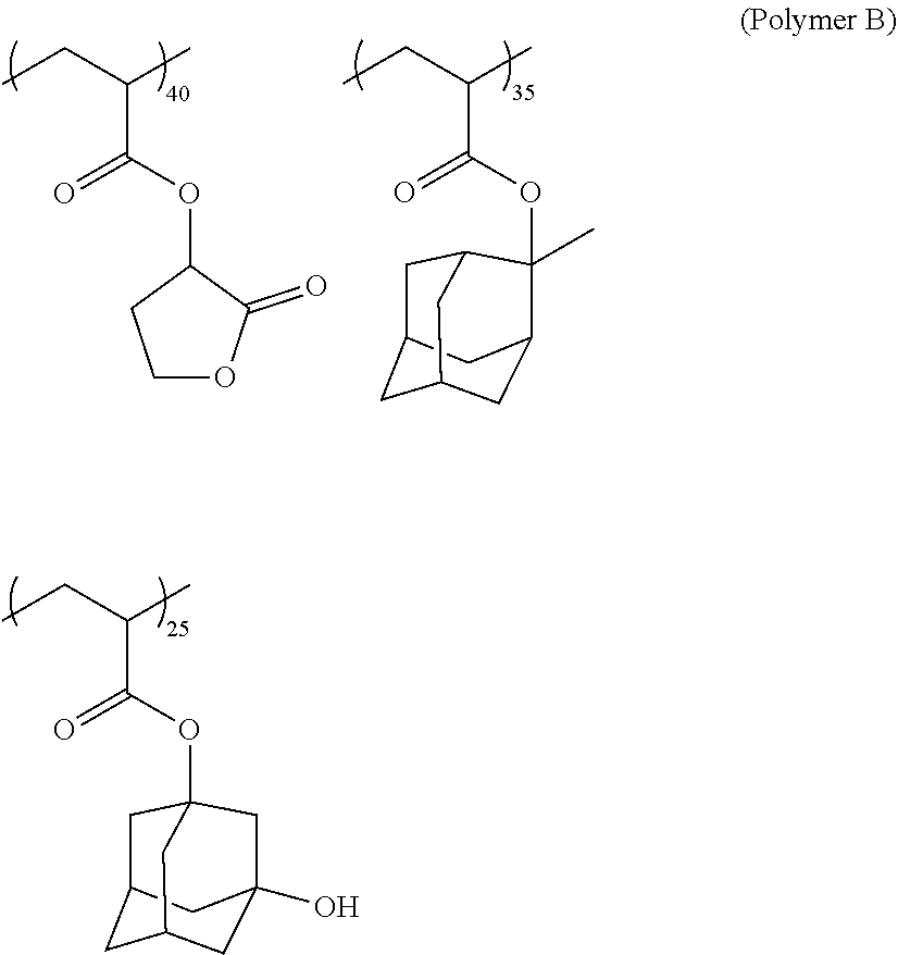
C1C2CC3CC(O)(CC1(OC(=O)C(CC)C)C3)C2.O(C(=O)C(CC)C)C1C(=O)OCC1.O(C(=O)C(CC)C)C1(C)C2CC3CC(CC1C3)C2
